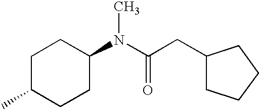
C1C(C)CCC(N(C(CC2CCCC2)=O)C)C1
